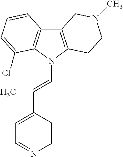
C12=C(N(C=C(C3=CC=NC=C3)C)C3=C1C=CC=C3Cl)CCN(C)C2
